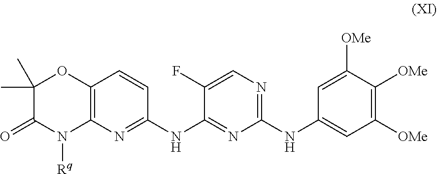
C12=C(N=C(NC3=NC(NC4=CC([OMe])=C([OMe])C([OMe])=C4)=NC=C3F)C=C1)N([Rq])C(=O)C(C)(C)O2
